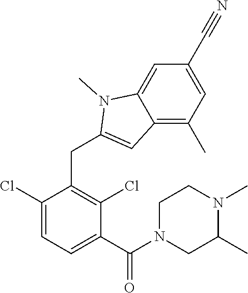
C1(Cl)=CC=C(C(=O)N2CC(C)N(C)CC2)C(Cl)=C1CC1=CC2=C(C)C=C(C#N)C=C2N1C
